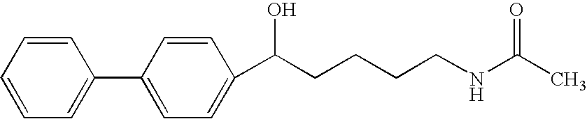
C1=CC=CC=C1C1=CC=C(C(CCCCNC(C)=O)O)C=C1
